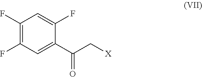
C1(F)=C(F)C=C(C(C[X])=O)C(F)=C1
